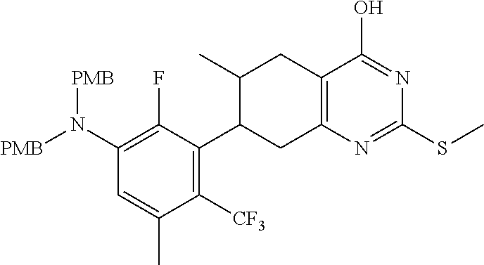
C1(N([PMB])[PMB])=C(F)C(C2CC3=C(CC2C)C(O)=NC(SC)=N3)=C([CF3])C(C)=C1
